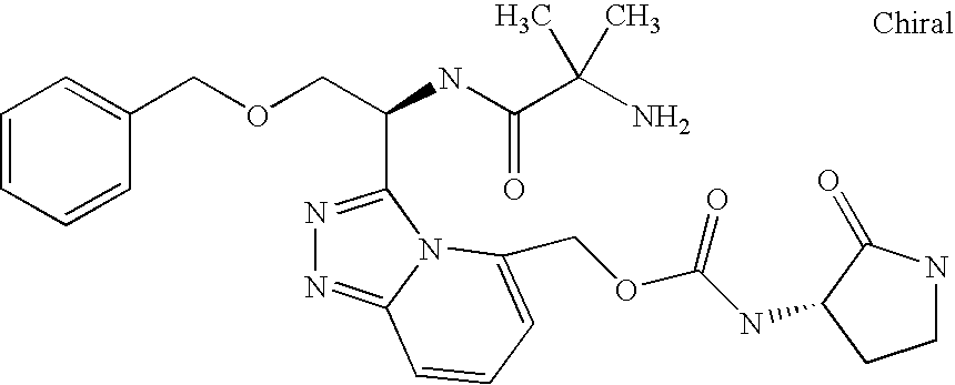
C(OCC(C1=NN=C2N1C(COC(NC1C(=O)NCC1)=O)=CC=C2)NC(=O)C(C)(N)C)C1=CC=CC=C1
